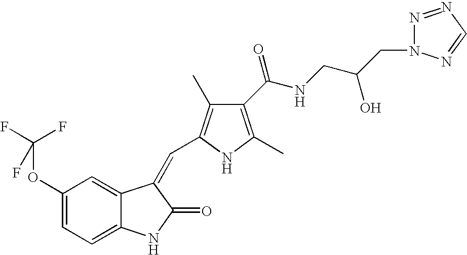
C1(OC(F)(F)F)=CC=C2C(=C1)C(=CC1=C(C)C(C(NCC(CN3N=NC=N3)O)=O)=C(C)N1)C(=O)N2
